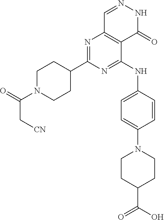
C1C(C2=NC3=C(C(NC4=CC=C(N5CCC(C(=O)O)CC5)C=C4)=N2)C(=O)NN=C3)CCN(C(=O)C[CN])C1
